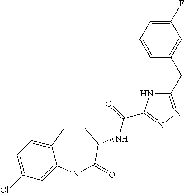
C1=C(Cl)C=C2C(=C1)CCC(NC(=O)C1=NN=C(CC3=CC(F)=CC=C3)N1)C(=O)N2
